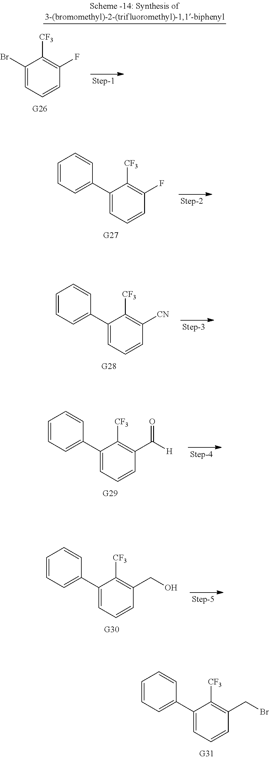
C1=CC=C(C2=CC=CC(F)=C2[CF3])C=C1.C1=CC=C(C2=CC=CC([CN])=C2[CF3])C=C1.C1=CC=C(C2=CC=CC(CBr)=C2[CF3])C=C1.C1=CC=C(C2=CC=CC(C([H])=O)=C2[CF3])C=C1.C1=CC=C(C2=CC=CC(CO)=C2[CF3])C=C1.C1(Br)=CC=CC(F)=C1[CF3]
